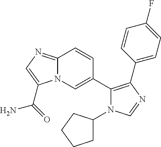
N12C(=NC=C1C(=O)N)C=CC(C1=C(C3=CC=C(F)C=C3)N=CN1C1CCCC1)=C2
